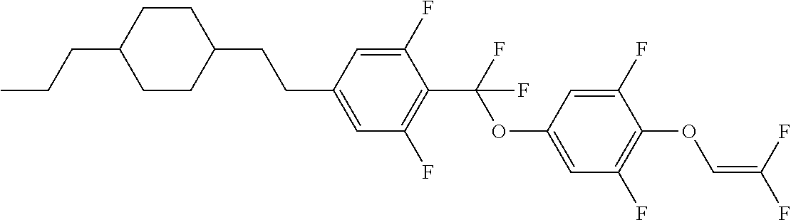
C1CC(CCC2=CC(F)=C(C(F)(OC3=CC(F)=C(OC=C(F)F)C(F)=C3)F)C(F)=C2)CCC1CCC
